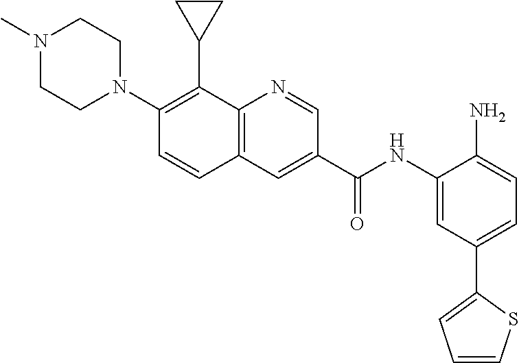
N1(C)CCN(C2=C(C3CC3)C3=C(C=C2)C=C(C(NC2=CC(C4=CC=CS4)=CC=C2N)=O)C=N3)CC1
